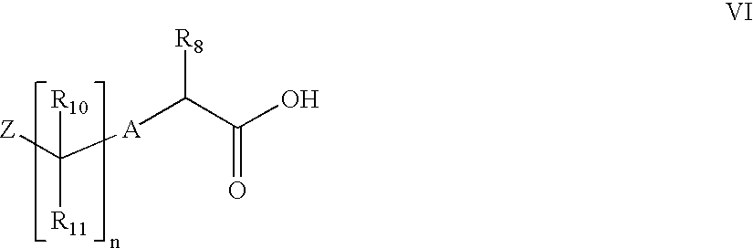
[Z]C([A]C(C(O)=O)[R8])([R10])[R11]
